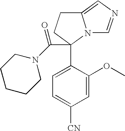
C12=CN=CN1C(C(N1CCCCC1)=O)(C1=CC=C([CN])C=C1OC)CC2
